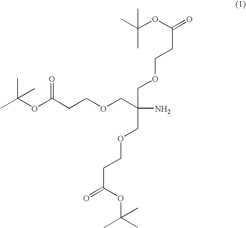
CC(OC(=O)CCOCC(N)(COCCC(=O)OC(C)(C)C)COCCC(OC(C)(C)C)=O)(C)C
